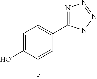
C1=C(O)C(F)=CC(C2=NN=NN2C)=C1
